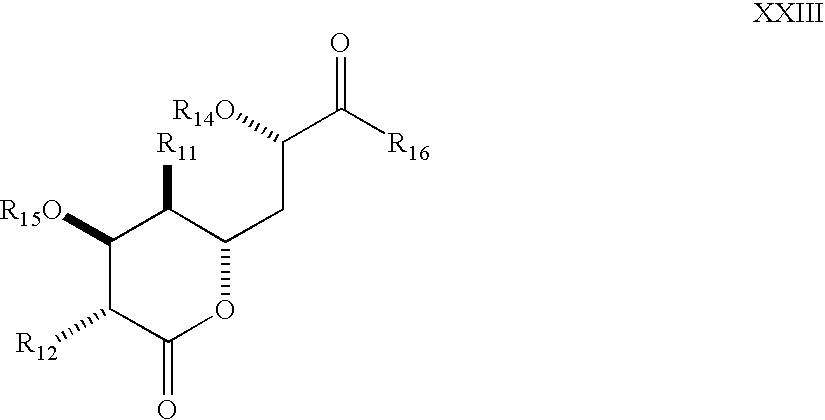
C1([R15O])C([R12])C(=O)OC(CC([R14O])C([R16])=O)C1[R11]
